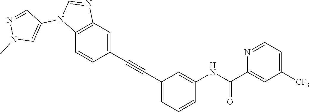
C1([CF3])=CC=NC(C(NC2=CC(C#CC3=CC4=C(C=C3)N(C3=CN(C)N=C3)C=N4)=CC=C2)=O)=C1
